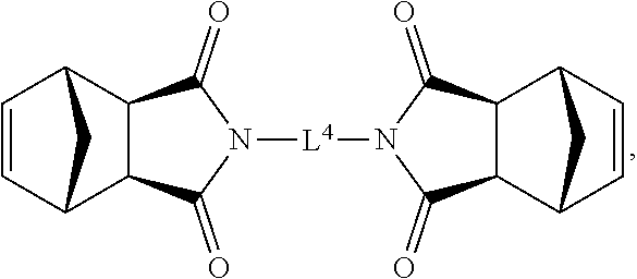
C1=CC2C3C(C1C2)C(=O)N([L4]N1C(=O)C2C(C1=O)C1C=CC2C1)C3=O
